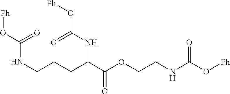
N(C(O[Ph])=O)CCOC(C(CCCNC(=O)O[Ph])NC(O[Ph])=O)=O
